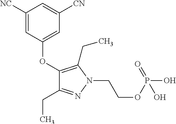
C1([NC])=CC(OC2=C(CC)N(CCOP(=O)(O)O)N=C2CC)=CC([CN])=C1
